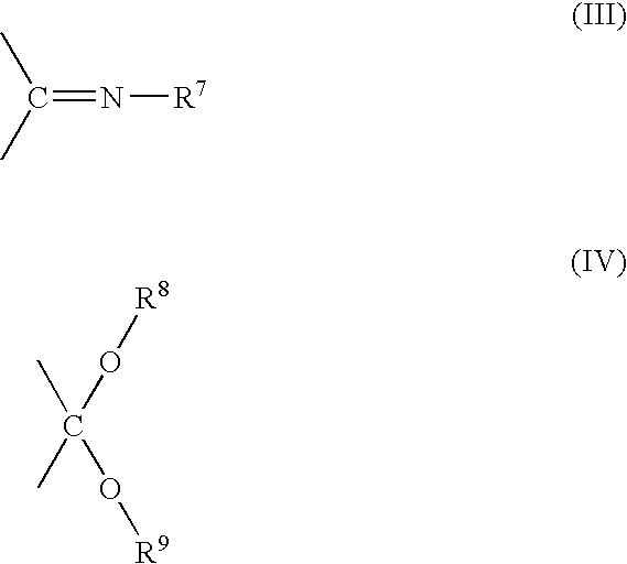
C(=N[R7])(C)C.C(C)(C)(O[R8])O[R9]
